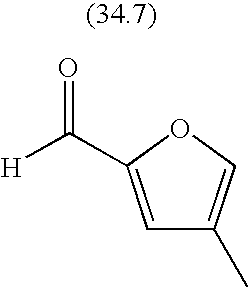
C1=C(C([H])=O)OC=C1C
